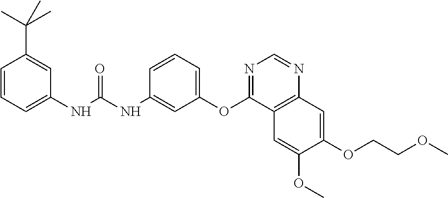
C1=CC=C(NC(NC2=CC(OC3=NC=NC4=C3C=C(OC)C(OCCOC)=C4)=CC=C2)=O)C=C1C(C)(C)C
